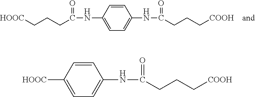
C(CCC[COOH])(=O)NC1=CC=C([HOOC])C=C1.C1=CC(NC(=O)CCC[HOOC])=CC=C1NC(=O)CCC[COOH]
